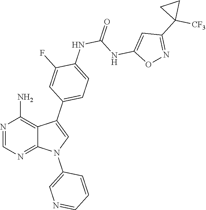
C1=NC(N)=C2C(C3=CC=C(NC(NC4=CC(C5([CF3])CC5)=NO4)=O)C(F)=C3)=CN(C3=CN=CC=C3)C2=N1
